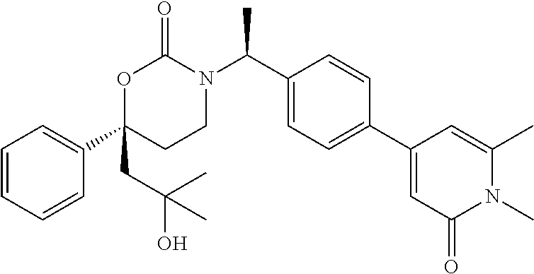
C1=CC=CC(C2(CC(O)(C)C)CCN(C(C3=CC=C(C4=CC(=O)N(C)C(C)=C4)C=C3)C)C(=O)O2)=C1
